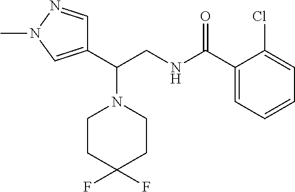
C1CC(F)(F)CCN1C(C1=CN(C)N=C1)CNC(C1=CC=CC=C1Cl)=O
